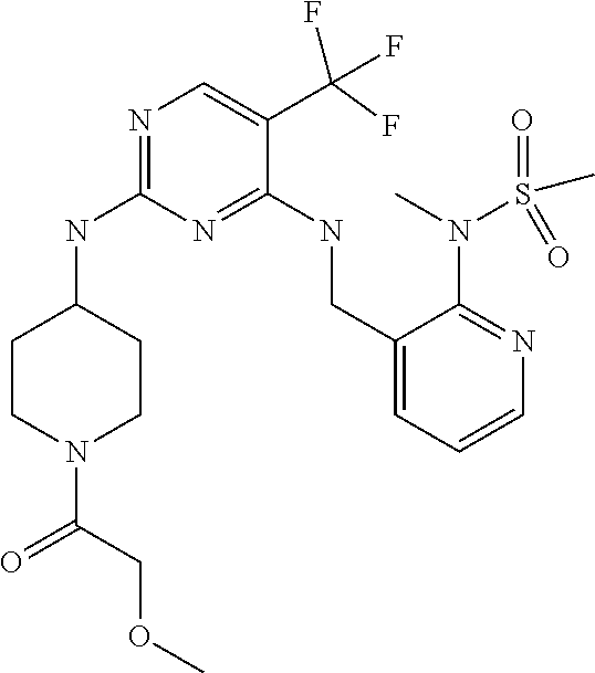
C1CN(C(=O)COC)CCC1NC1=NC=C(C(F)(F)F)C(NCC2=CC=CN=C2N(S(=O)(C)=O)C)=N1
